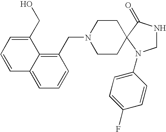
C1NC(=O)C2(N1C1=CC=C(F)C=C1)CCN(CC1=C3C(=CC=C1)C=CC=C3CO)CC2
